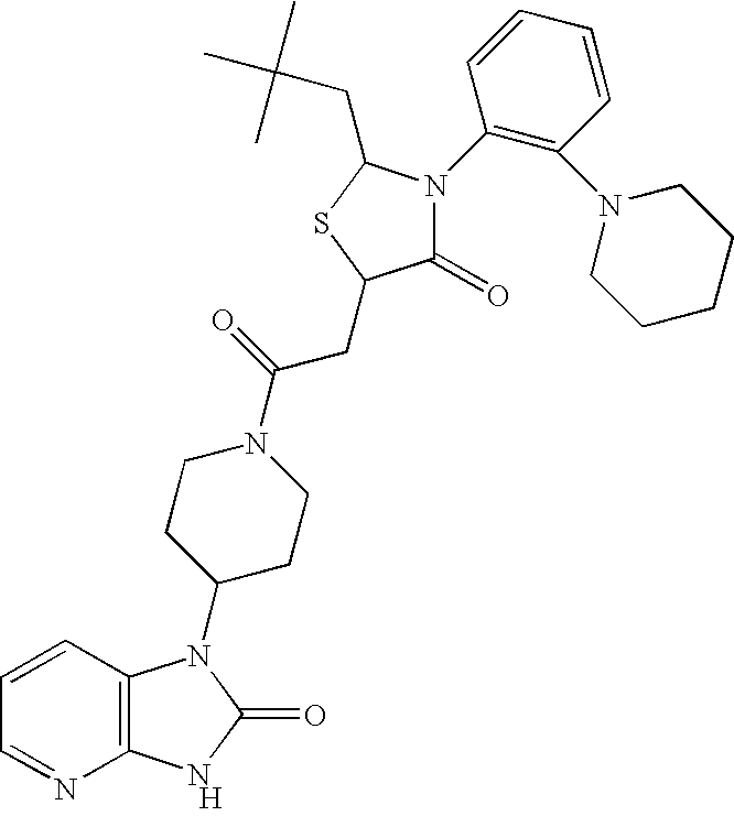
[H].C12=C(C=CC=N1)N(C1CCN(C(=O)CC3C(=O)N(C4=C(N5CCCCC5)C=CC=C4)C(CC(C)(C)C)S3)CC1)C(=O)N2
